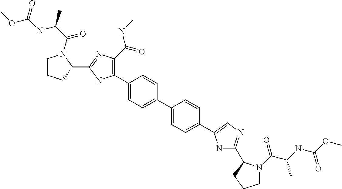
C1CCC(C2=NC(C(NC)=O)=C(C3=CC=C(C4=CC=C(C5=CN=C(C6N(C(C(C)NC(OC)=O)=O)CCC6)N5)C=C4)C=C3)N2)N1C(C(C)NC(OC)=O)=O
